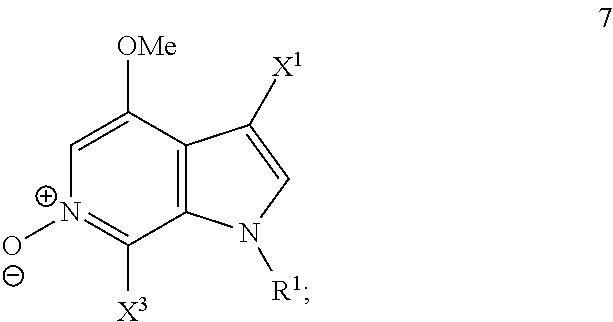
C12=C(N([R1])C=C1[X1])C([X3])=[N+]([O-])C=C2[OMe]
